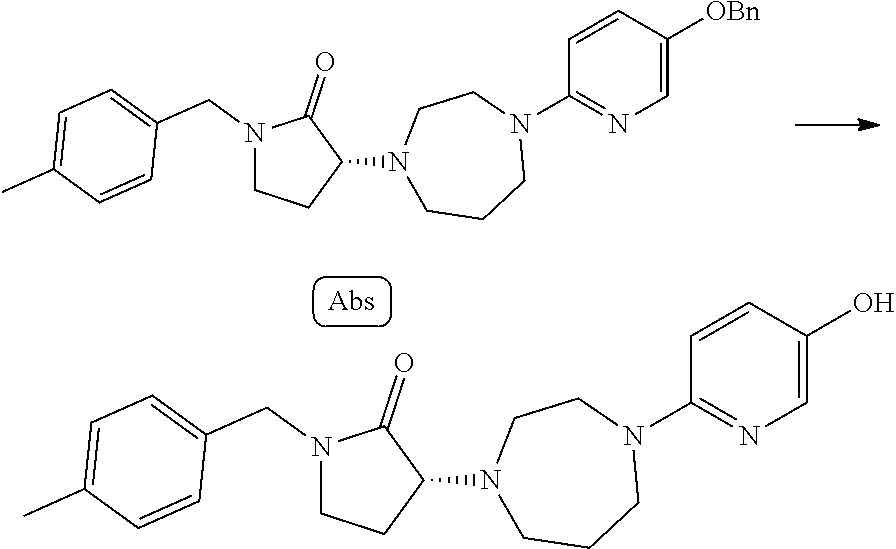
C1(N2CCN(C3=NC=C([OBn])C=C3)CCC2)C(=O)N(CC2=CC=C(C)C=C2)CC1.C1(N2CCN(C3=NC=C(O)C=C3)CCC2)C(=O)N(CC2=CC=C(C)C=C2)CC1
